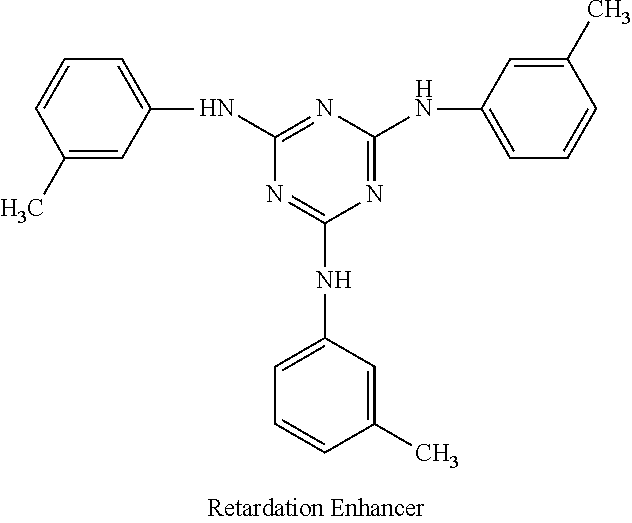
N1=C(NC2=CC=CC(C)=C2)N=C(NC2=CC=CC(C)=C2)N=C1NC1=CC=CC(C)=C1
